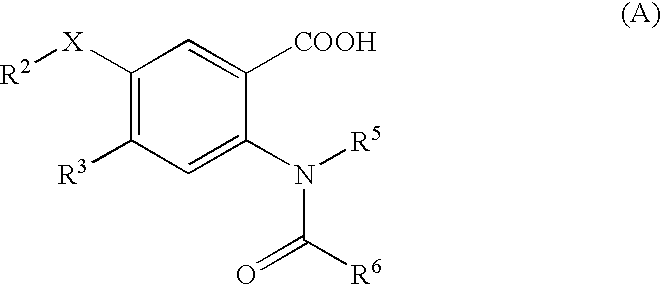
C1([X][R2])=C([R3])C=C(N([R5])C([R6])=O)C([COOH])=C1
